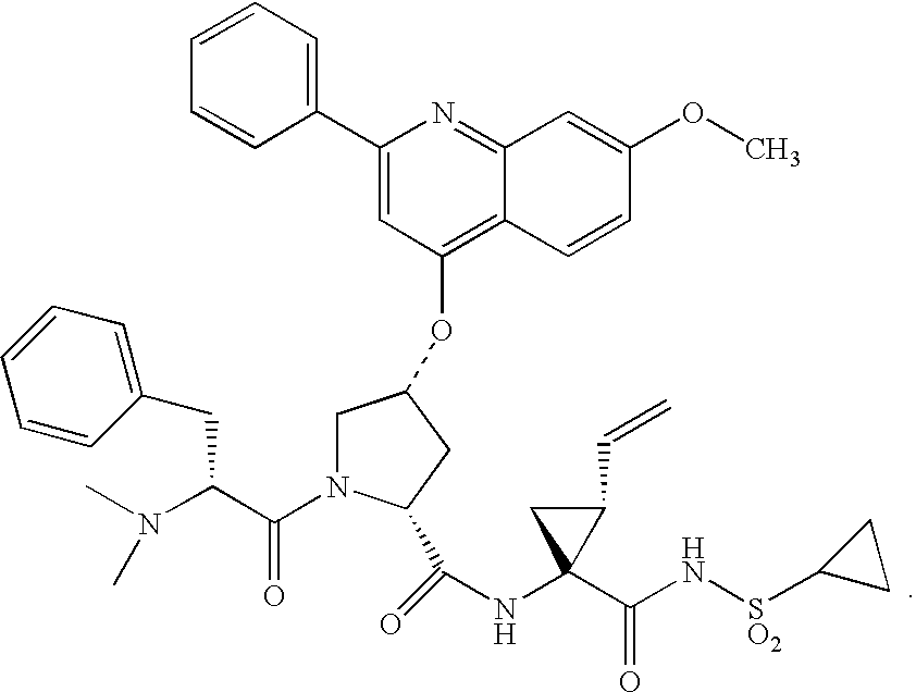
CN(C(C(=O)N1CC(OC2=C3C(=NC(C4=CC=CC=C4)=C2)C=C(OC)C=C3)CC1C(NC1(C(N[SO2]C2CC2)=O)C(C=C)C1)=O)CC1=CC=CC=C1)C
